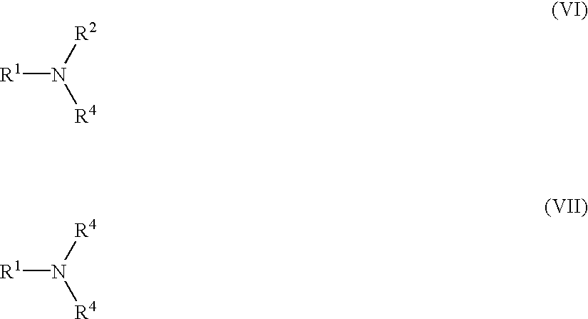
[R1]N([R2])[R4].[R1]N([R4])[R4]
